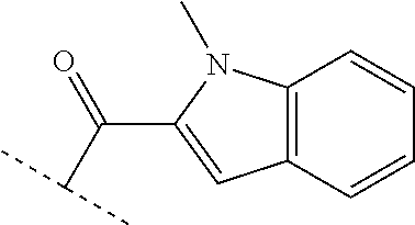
C12=C(N(C)C(C(=O)C(C)C)=C1)C=CC=C2
